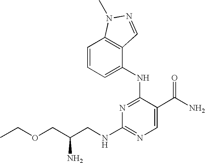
N1=C(NC2=CC=CC3=C2C=NN3C)C(C(N)=O)=CN=C1NCC(COCC)N
